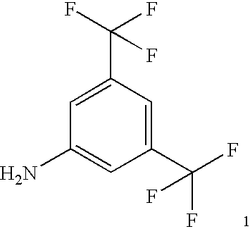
C1(C(F)(F)F)=CC(N)=CC(C(F)(F)F)=C1
